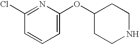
C1=C(OC2CCNCC2)N=C(Cl)C=C1
